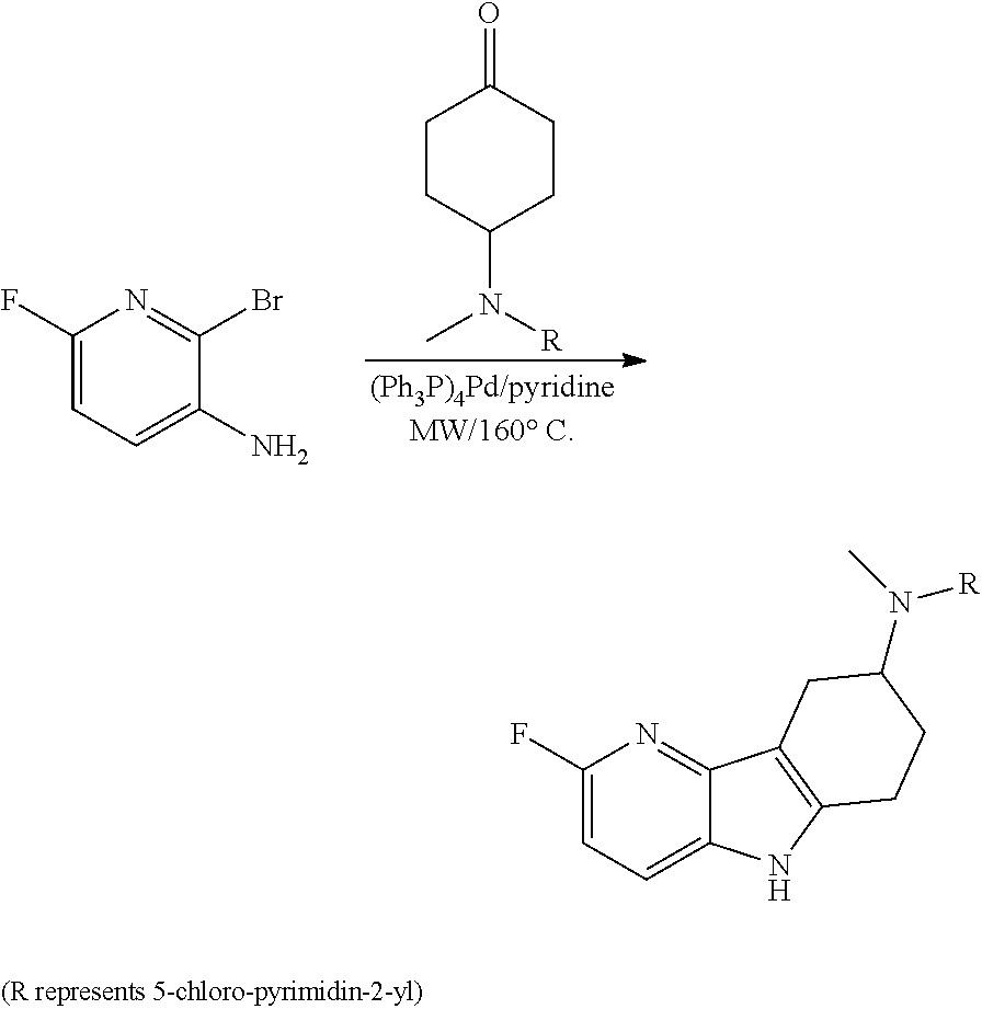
C1CC(N([R])C)CCC1=O.C1(F)=CC=C(N)C(Br)=N1.C1(F)=CC=C2C(=N1)C1=C(N2)CCC(N(C)[R])C1
